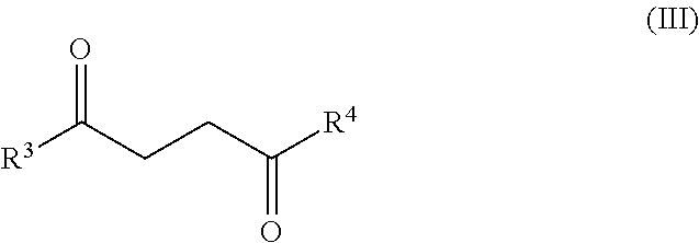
O=C(CCC([R4])=O)[R3]
